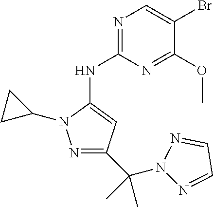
N1=C(NC2=CC(C(N3N=CC=N3)(C)C)=NN2C2CC2)N=C(OC)C(Br)=C1
